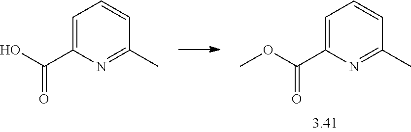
C1(C(O)=O)=CC=CC(C)=N1.C1(C(OC)=O)=CC=CC(C)=N1
